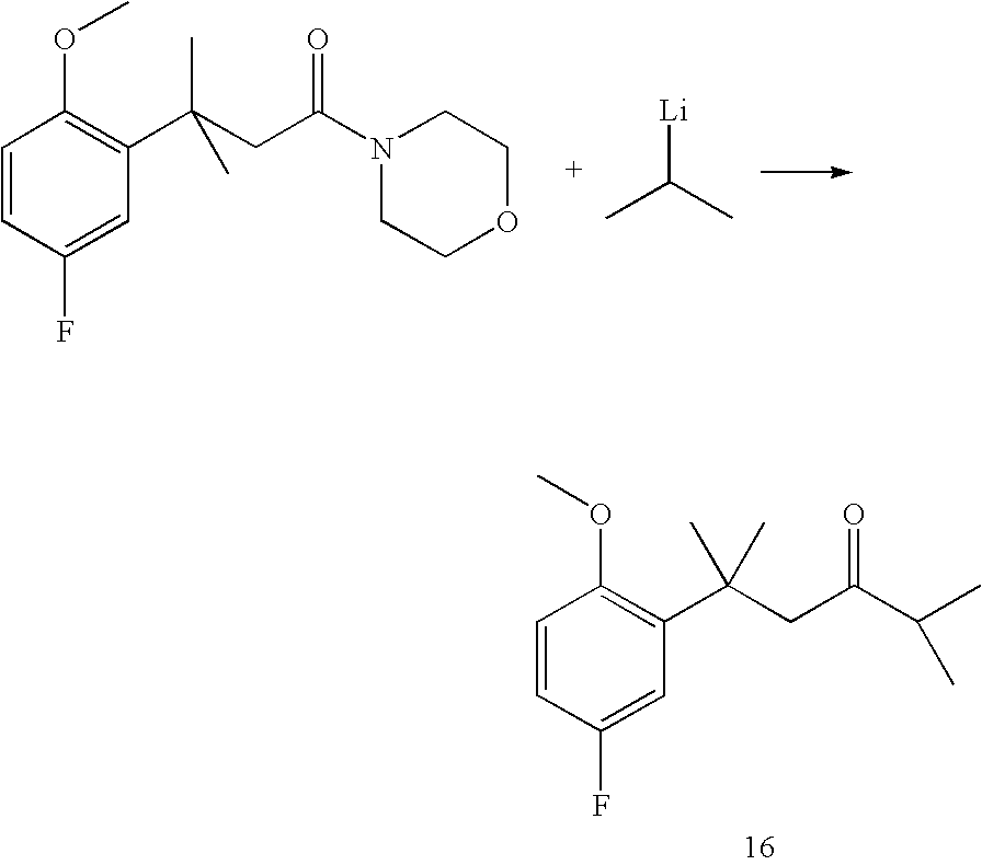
C1=CC(F)=CC(C(C)(CC(=O)N2CCOCC2)C)=C1OC.C([Li])(C)C.C1=CC(F)=CC(C(C)(CC(=O)C(C)C)C)=C1OC
